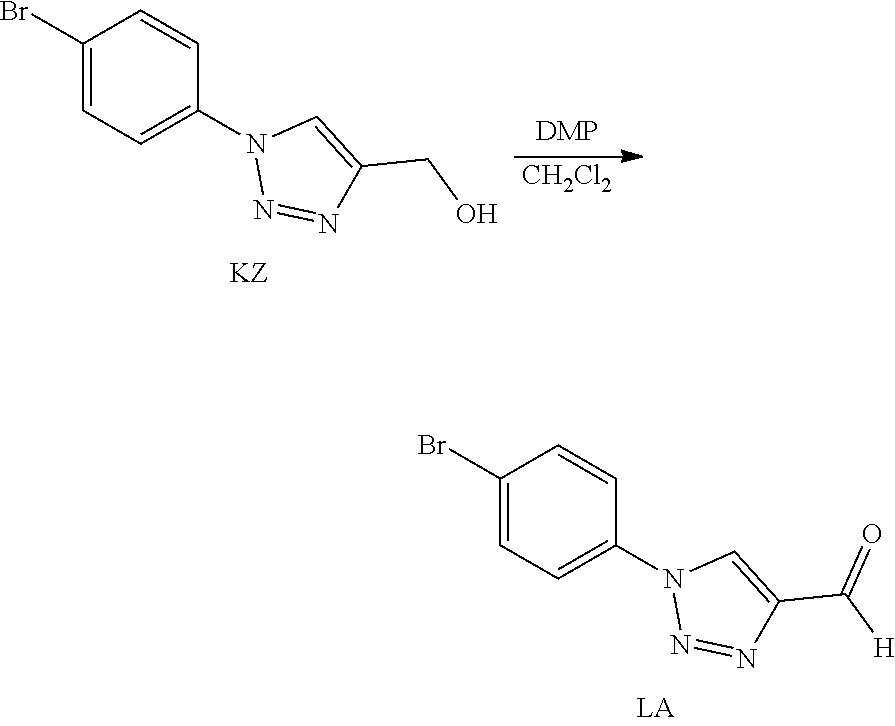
C1(Br)=CC=C(N2N=NC(C([H])=O)=C2)C=C1.[CH2Cl2].C1(Br)=CC=C(N2N=NC(CO)=C2)C=C1
